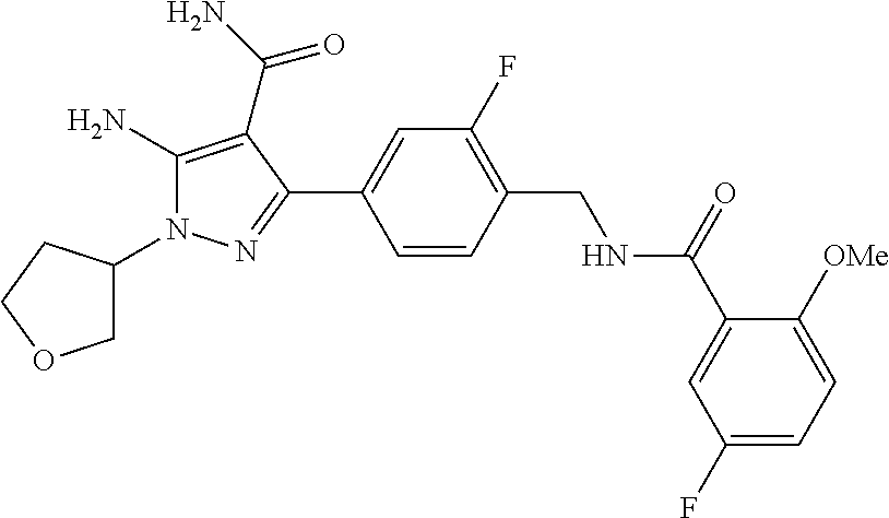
C1(N2C(N)=C(C(N)=O)C(C3=CC(F)=C(CNC(C4=CC(F)=CC=C4[OMe])=O)C=C3)=N2)COCC1
